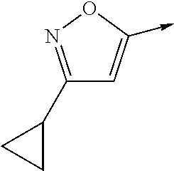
C1(C2CC2)=NOC(->C)=C1
